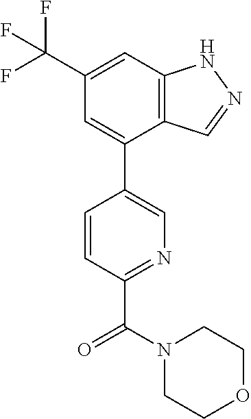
C12=C(C=C(C(F)(F)F)C=C1C1=CN=C(C(=O)N3CCOCC3)C=C1)NN=C2
